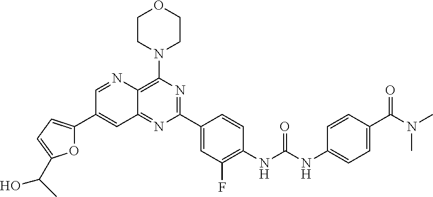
C1CN(C2=C3C(=NC(C4=CC(F)=C(NC(=O)NC5=CC=C(C(=O)N(C)C)C=C5)C=C4)=N2)C=C(C2=CC=C(C(O)C)O2)C=N3)CCO1
